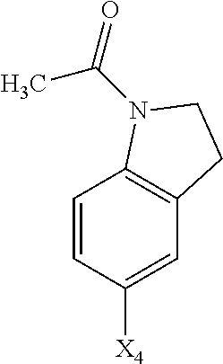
C1=CC([X4])=CC2=C1N(C(=O)C)CC2
